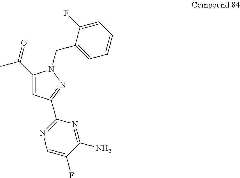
C(C1=CC(C2=NC=C(F)C(N)=N2)=NN1CC1=CC=CC=C1F)(=O)C
